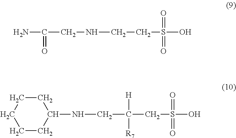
NC(CNCCS(=O)(=O)O)=O.C(CS(=O)(=O)O)(CNC1CCCCC1)([H])[R7]
